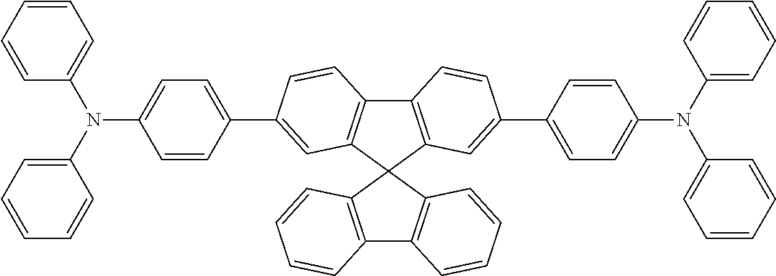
C1=CC=CC(N(C2=CC=CC=C2)C2=CC=C(C3=CC4=C(C5=C(C=C(C6=CC=C(N(C7=CC=CC=C7)C7=CC=CC=C7)C=C6)C=C5)C45C4=C(C6=C5C=CC=C6)C=CC=C4)C=C3)C=C2)=C1
